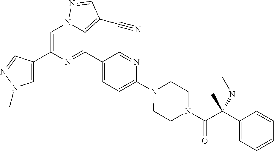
C1=C(C2=CN(C)N=C2)N=C(C2=CC=C(N3CCN(C(C(C4=CC=CC=C4)(N(C)C)C)=O)CC3)N=C2)C2=C(C#N)C=NN12
